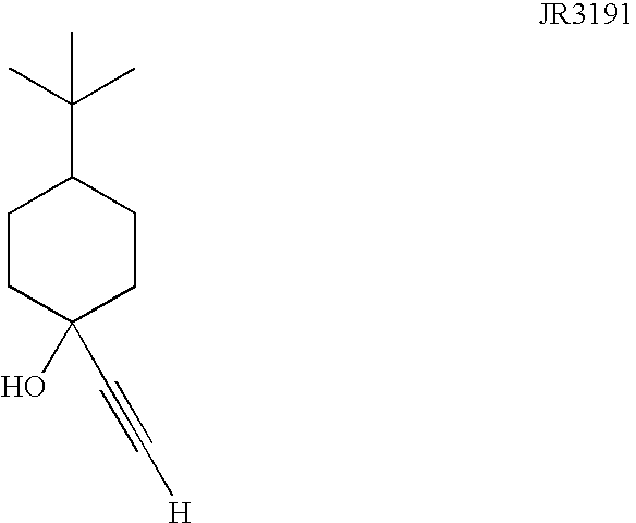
C1CC(O)(C#C[H])CCC1C(C)(C)C
